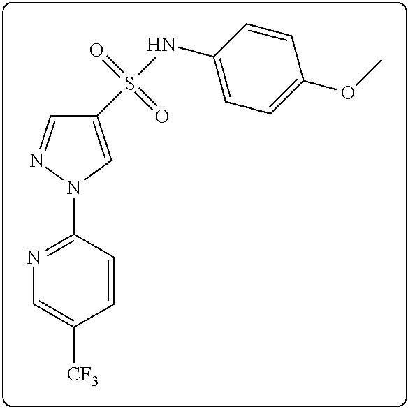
C1(S(NC2=CC=C(OC)C=C2)(=O)=O)=CN(C2=NC=C([CF3])C=C2)N=C1
